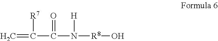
C=C(C(N([R8]O)[H])=O)[R7]
